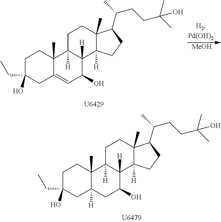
C1C(CC)(O)CC2([H])C(C)(C1)C1([H])C([H])(C(O)C2)C2([H])C(C)(CC1)C(C(C)CCC(O)(C)C)CC2.[MeOH].C1C(CC)(O)CC2=CC(O)C3([H])C([H])(C2(C)C1)CCC1(C)C3([H])CCC1C(C)CCC(O)(C)C
